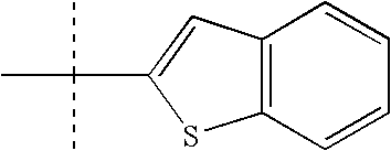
C1=CC2=C(C=C1)SC(C(C)(C)C)=C2
